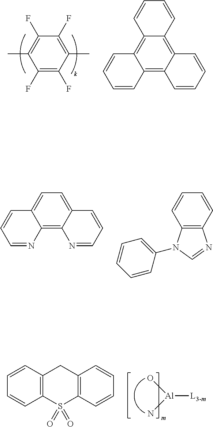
C1(F)=C(F)C(C)=C(F)C(F)=C1C.C12=C3C(=C4C(=C1C=CC=C2)C=CC=C4)C=CC=C3.C12=C3C(=CC=C1C=CC=N2)C=CC=N3.C12=C(C=CC=C1)N=CN2C1=CC=CC=C1.[Al]([L3-m])(O)N.C1=CC2=C(C=C1)S(=O)(=O)C1=C(C2)C=CC=C1
